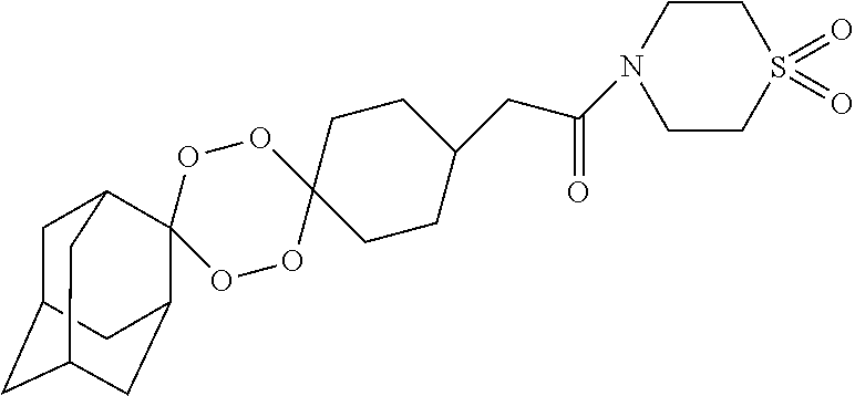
O1OC2(OOC13C1CC4CC(CC3C4)C1)CCC(CC(N1CCS(=O)(=O)CC1)=O)CC2
